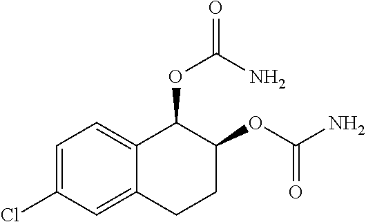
C1=C(Cl)C=C2C(=C1)C(OC(N)=O)C(OC(N)=O)CC2
